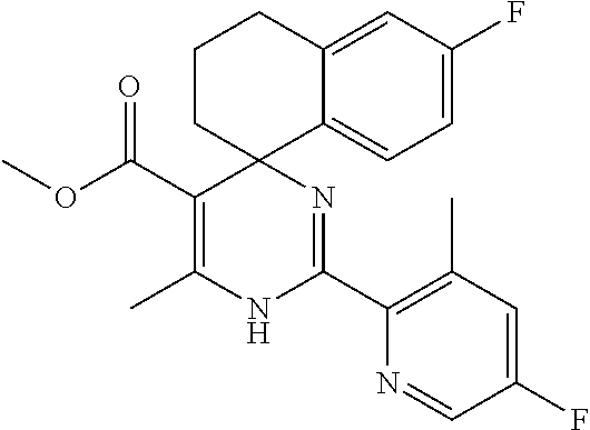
C(C1=C(C)NC(C2=C(C)C=C(F)C=N2)=NC12CCCC1=CC(F)=CC=C21)(=O)OC
